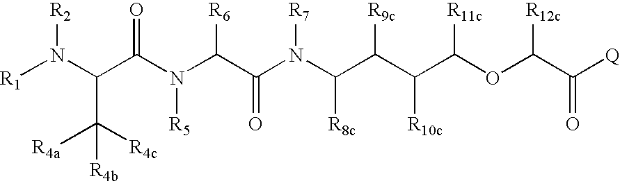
[R1]N([R2])C(C([R4b])([R4a])[R4c])C(N(C(C(N(C(C(C(C(OC(C([Q])=O)[R12c])[R11c])[R10c])[R9c])[R8c])[R7])=O)[R6])[R5])=O
